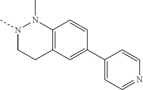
N1(C)CCC2=C(N1C)C=CC(C1=CC=NC=C1)=C2
